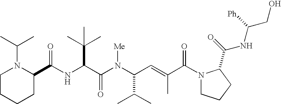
N(C(C(N(C(C(C)C)C=C(C)C(N1CCCC1C(=O)NC(CO)[Ph])=O)[Me])=O)C(C)(C)C)C(C1N(C(C)C)CCCC1)=O
